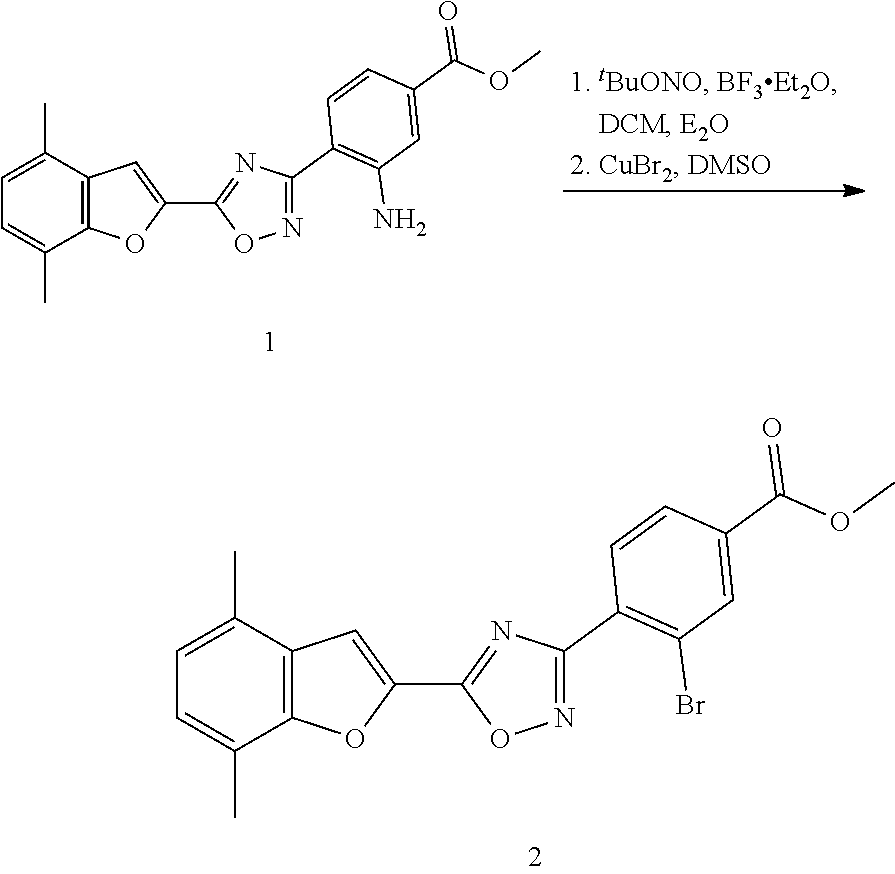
C1=C(C)C2=C(C(C)=C1)OC(C1=NC(C3=C(Br)C=C(C(OC)=O)C=C3)=NO1)=C2.C1=C(C)C2=C(C(C)=C1)OC(C1=NC(C3=C(N)C=C(C(OC)=O)C=C3)=NO1)=C2
